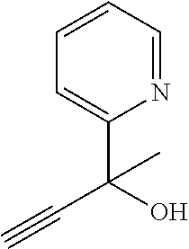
C(O)(C#C)(C)C1=CC=CC=N1
